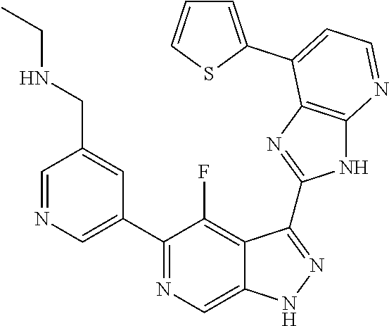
C1=NC=C(C2=NC=C3C(=C2F)C(C2=NC4=C(N2)N=CC=C4C2=CC=CS2)=NN3)C=C1CNCC
